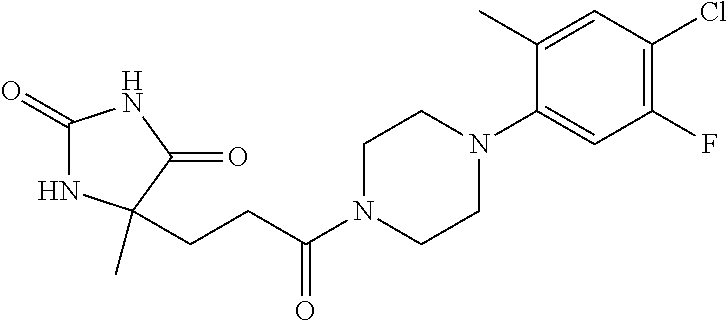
C1(=O)NC(C)(CCC(N2CCN(C3=CC(F)=C(Cl)C=C3C)CC2)=O)C(=O)N1
